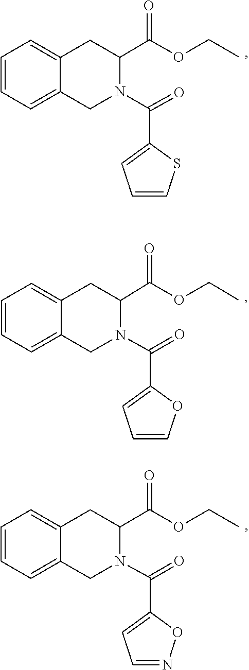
C1=CC=C2CC(C(=O)OCC)N(C(C3=CC=CS3)=O)CC2=C1.CCOC(C1CC2=CC=CC=C2CN1C(C1=CC=CO1)=O)=O.C1=CC=C2C(=C1)CN(C(=O)C1=CC=NO1)C(C(=O)OCC)C2
